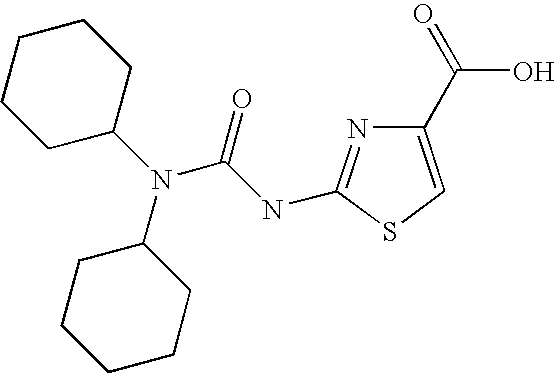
N(C1CCCCC1)(C1CCCCC1)C(NC1=NC(C(=O)O)=CS1)=O
